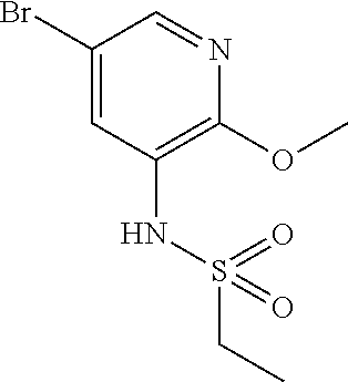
BrC1=CC(NS(CC)(=O)=O)=C(OC)N=C1
